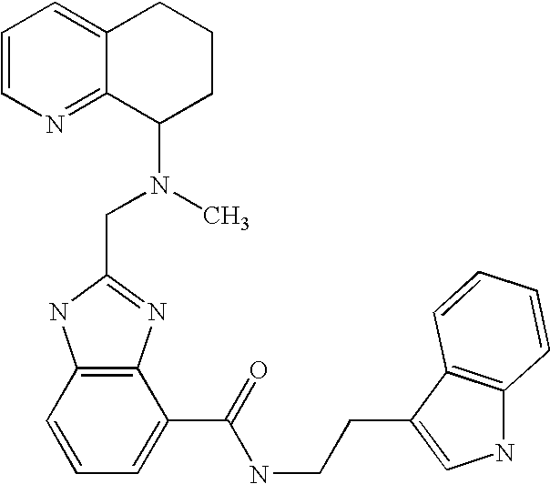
C12=C(C=CC=C1C(=O)NCCC1=CNC3=C1C=CC=C3)NC(CN(C)C1CCCC3=CC=CN=C13)=N2
